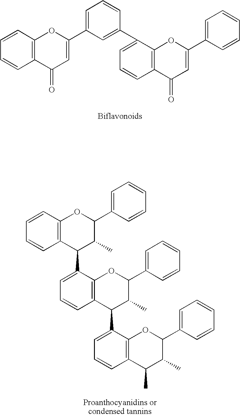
C12=C(C=CC=C1)OC(C1=CC=CC(C3=CC=CC4=C3OC(C3=CC=CC=C3)=CC4=O)=C1)=CC2=O.C12=C(C=CC=C1)OC(C1=CC=CC=C1)C(C)C2C1=CC=CC2=C1OC(C1=CC=CC=C1)C(C)C2C1=CC=CC2=C1OC(C1=CC=CC=C1)C(C)C2C
